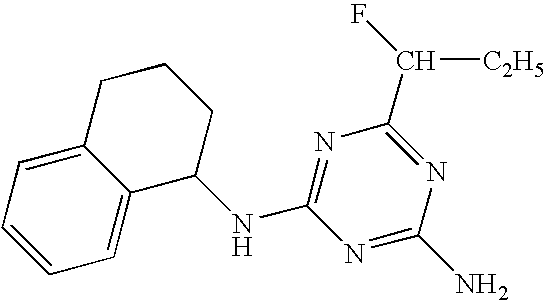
C12=CC=CC=C1CCCC2NC1=NC(C([C2H5])F)=NC(N)=N1
